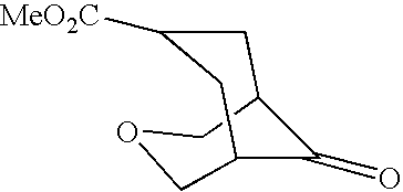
C1C2CC([MeO2C])CC(CO1)C2=O
